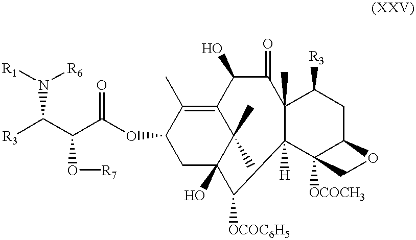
N(C(C(C(=O)OC1CC2(O)C(C)(C)C(=C1C)C(O)C(=O)C1(C)C([H])(C2[OCOC6H5])C2([OCOCH3])C(CC1[R3])OC2)O[R7])[R3])([R6])[R1]
